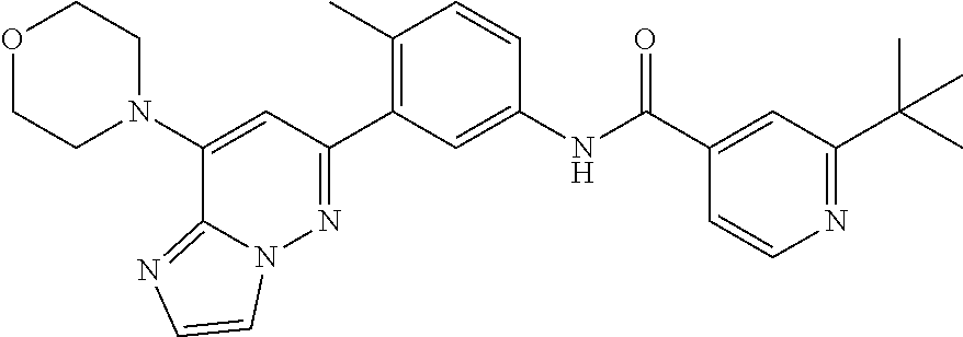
O1CCN(C2=CC(C3=C(C)C=CC(NC(C4=CC(C(C)(C)C)=NC=C4)=O)=C3)=NN3C2=NC=C3)CC1
